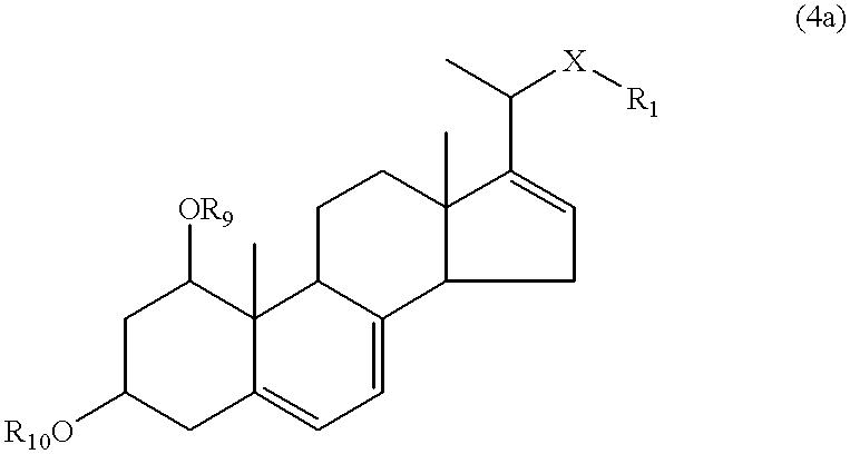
C1C([R10O])CC2=CC=C3C(C2(C)C1[OR9])CCC1(C)C3CC=C1C(C)[X][R1]
